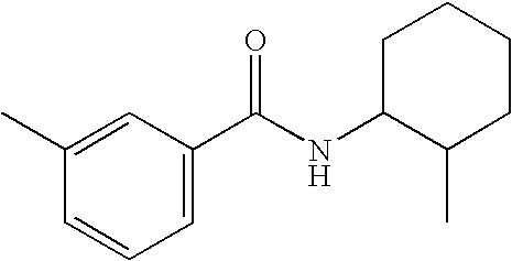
C1(C)=CC(C(NC2C(C)CCCC2)=O)=CC=C1
